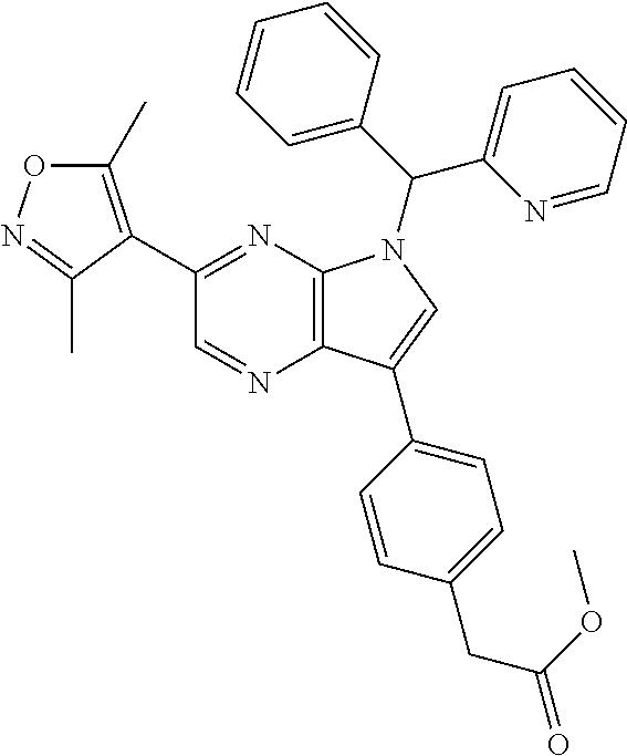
C12=C(N=C(C3=C(C)ON=C3C)C=N1)N(C(C1=CC=CC=N1)C1=CC=CC=C1)C=C2C1=CC=C(CC(=O)OC)C=C1
